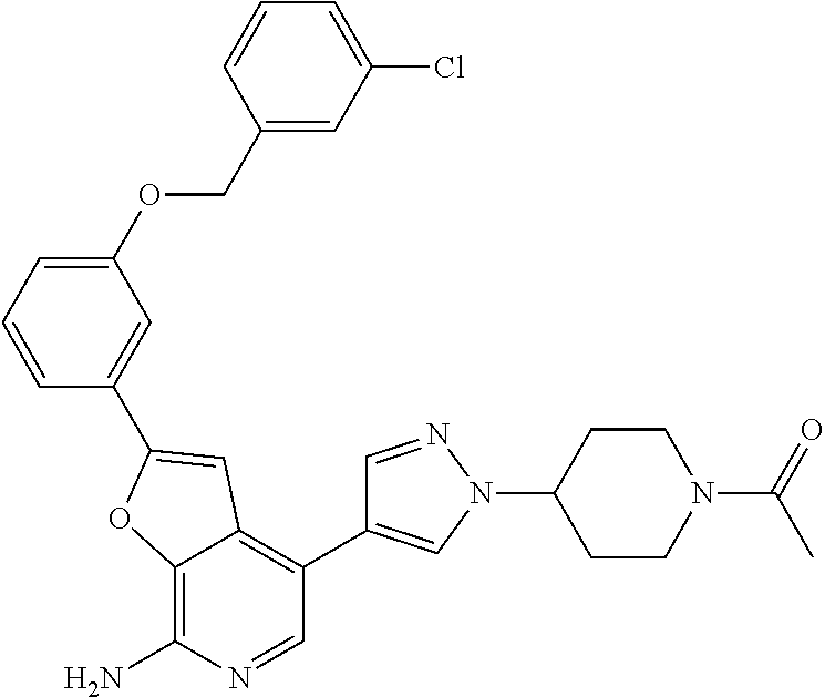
C12=C(N)N=CC(C3=CN(C4CCN(C(C)=O)CC4)N=C3)=C1C=C(C1=CC(OCC3=CC(Cl)=CC=C3)=CC=C1)O2
